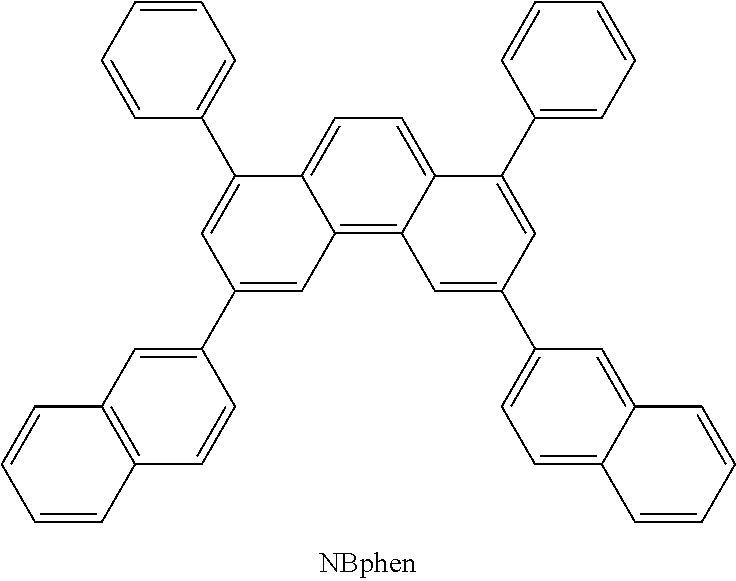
C12=C3C(=CC=C1C(C1=CC=CC=C1)=CC(C1=CC4=C(C=C1)C=CC=C4)=C2)C(C1=CC=CC=C1)=CC(C1=CC=C2C(=C1)C=CC=C2)=C3
